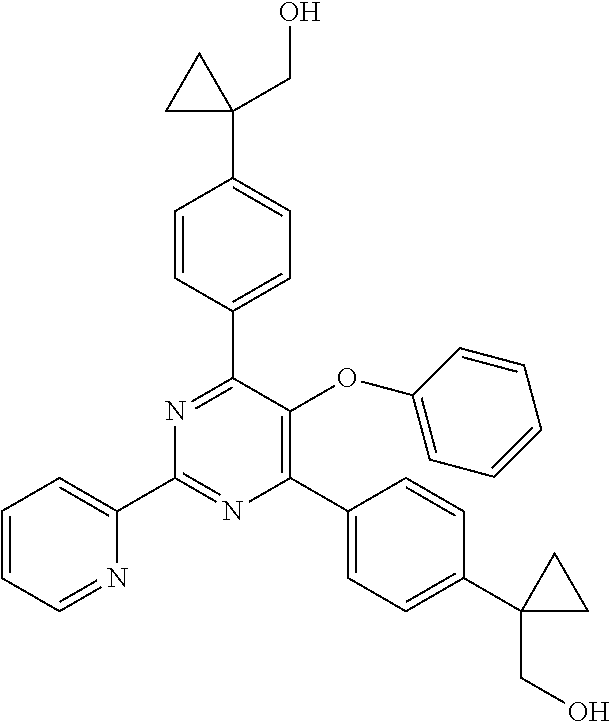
N1=C(C2=CC=C(C3(CO)CC3)C=C2)C(OC2=CC=CC=C2)=C(C2=CC=C(C3(CO)CC3)C=C2)N=C1C1=CC=CC=N1
